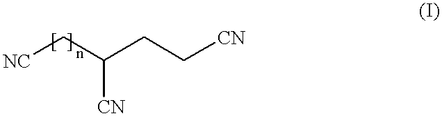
[NC]CC(CC[CN])[CN]
